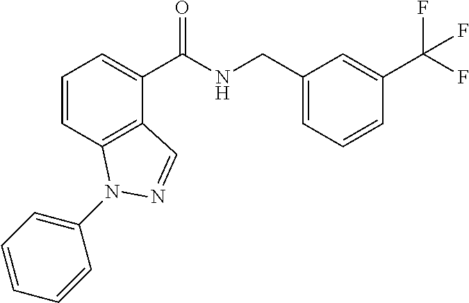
C1=CC2=C(C(C(NCC3=CC=CC(C(F)(F)F)=C3)=O)=C1)C=NN2C1=CC=CC=C1
